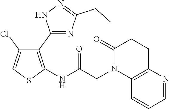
C1(C2=NC(CC)=NN2)=C(NC(CN2C3=C(CCC2=O)N=CC=C3)=O)SC=C1Cl
